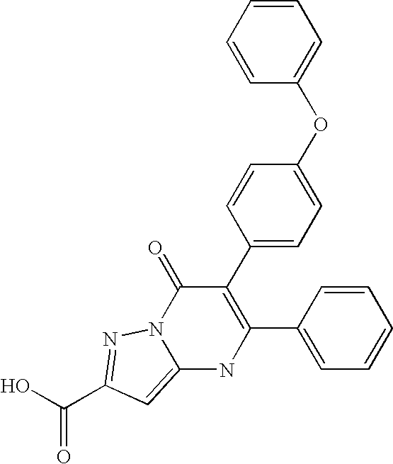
C12=CC(C(O)=O)=NN1C(=O)C(C1=CC=C(OC3=CC=CC=C3)C=C1)=C(C1=CC=CC=C1)N2
